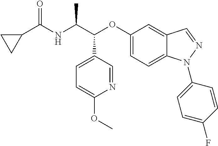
C1(C(NC(C(OC2=CC=C3C(=C2)C=NN3C2=CC=C(F)C=C2)C2=CC=C(OC)N=C2)C)=O)CC1
